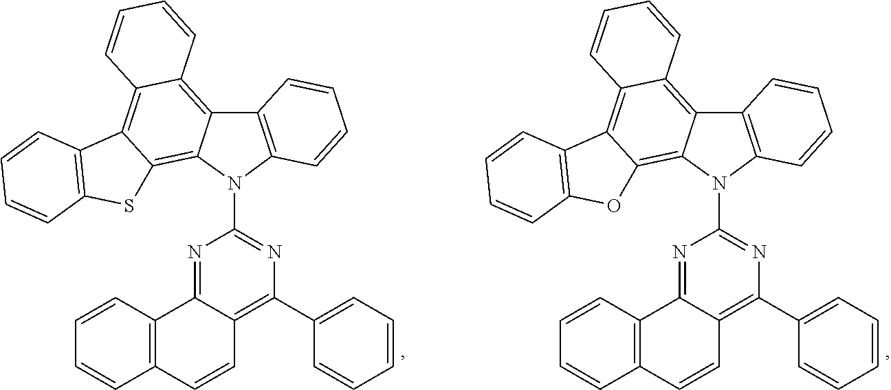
N1=C2C(=C(C3=CC=CC=C3)N=C1N1C3=C(C4=C5C(=C6C(=C14)SC1=C6C=CC=C1)C=CC=C5)C=CC=C3)C=CC1=C2C=CC=C1.N1=C2C(=C(C3=CC=CC=C3)N=C1N1C3=C(C4=C5C(=C6C(=C14)OC1=C6C=CC=C1)C=CC=C5)C=CC=C3)C=CC1=C2C=CC=C1
